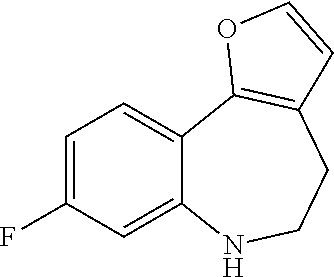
C1=C(F)C=C2C(=C1)C1=C(CCN2)C=CO1
